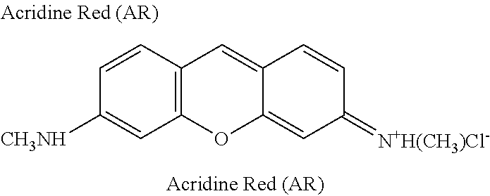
C12=C(C=CC([CH3NH])=C1)C=C1C(=CC(=[N+H(CH3)Cl-])C=C1)O2
